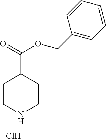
C1CNCCC1C(=O)OCC1=CC=CC=C1.Cl
